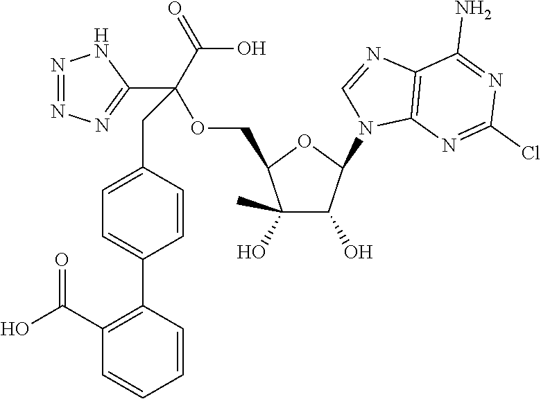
C1(O)(C)C(O)C(N2C3=C(N=C2)C(N)=NC(Cl)=N3)OC1COC(C1=NN=NN1)(C(=O)O)CC1=CC=C(C2=C(C(=O)O)C=CC=C2)C=C1
